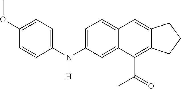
C1=C(N(C2=CC=C(OC)C=C2)[H])C=C2C(=C1)C=C1C(=C2C(=O)C)CCC1
